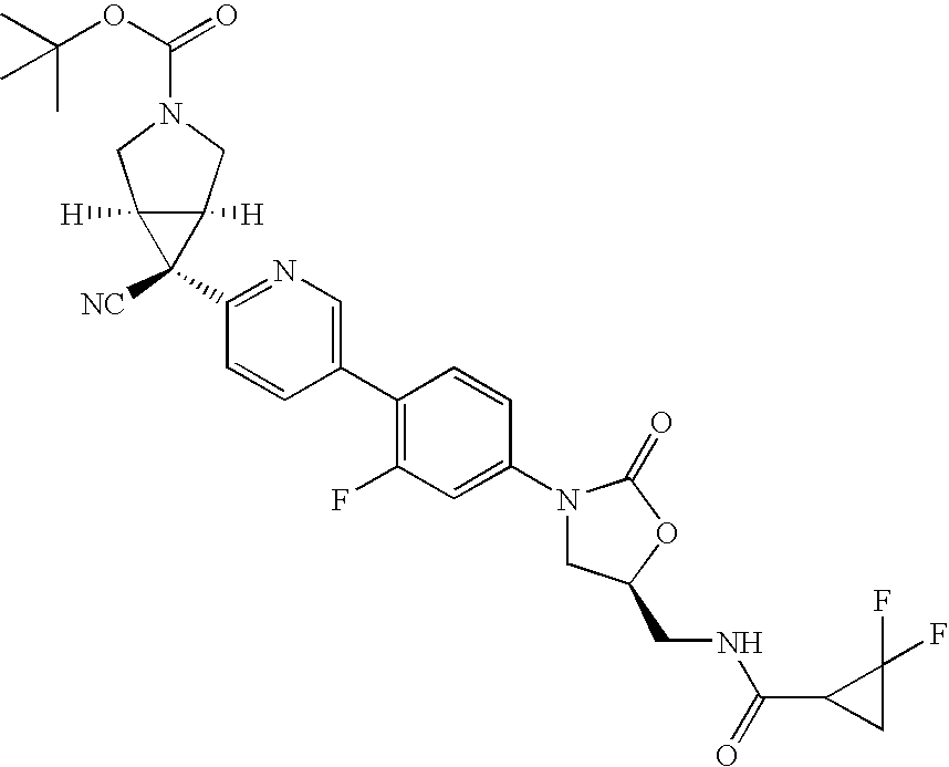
C1(N2CC(CNC(=O)C3CC3(F)F)OC2=O)=CC(F)=C(C2=CN=C(C3([NC])C4([H])C3([H])CN(C(OC(C)(C)C)=O)C4)C=C2)C=C1
